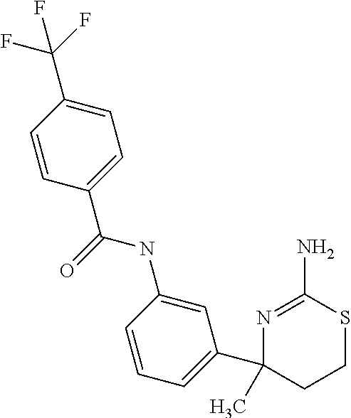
N1=C(N)SCCC1(C1=CC=CC(NC(=O)C2=CC=C(C(F)(F)F)C=C2)=C1)C
